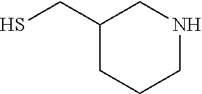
SCC1CCCNC1
